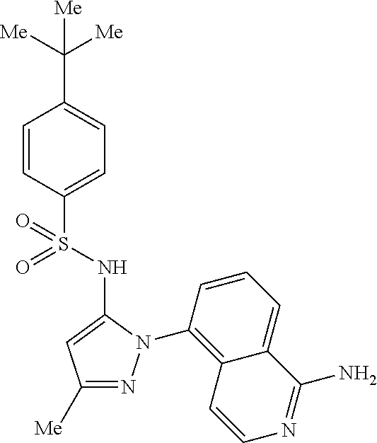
C1([Me])=NN(C2=C3C(=CC=C2)C(N)=NC=C3)C(NS(C2=CC=C(C([Me])([Me])[Me])C=C2)(=O)=O)=C1
